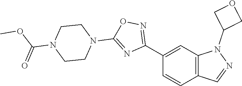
C12=C(C=C(C3=NOC(N4CCN(C(OC)=O)CC4)=N3)C=C1)N(C1COC1)N=C2
